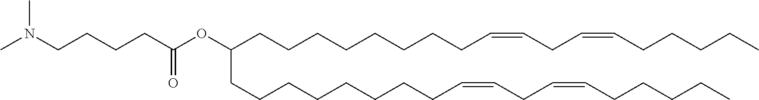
CN(CCCCC(OC(CCCCCCCCC=CCC=CCCCCC)CCCCCCCCC=CCC=CCCCCC)=O)C
